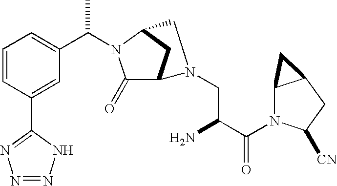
C1=CC(C2=NN=NN2)=CC(C(N2C(=O)C3CC2CN3CC(C(N2C3C(CC2[CN])C3)=O)N)C)=C1
